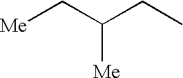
[Me]CC([Me])CC
